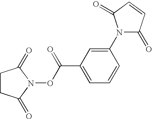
C1CC(=O)N(OC(C2=CC=CC(N3C(=O)C=CC3=O)=C2)=O)C1=O
